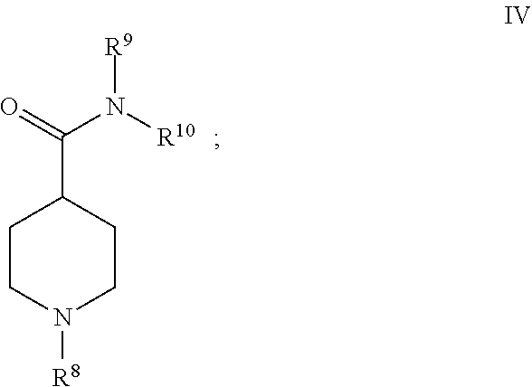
C1CN([R8])CCC1C(=O)N([R10])[R9]
